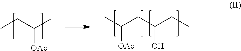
CCC(C)[OAc].CC(CC(CC)O)[OAc]
